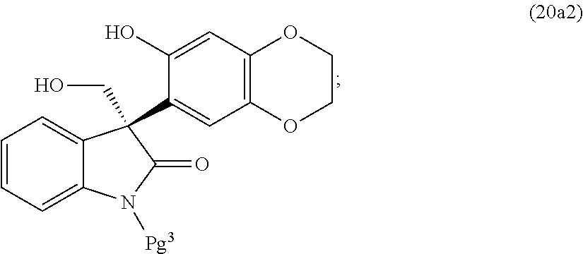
C1=CC=C2C(=C1)C(CO)(C1=CC3=C(C=C1O)OCCO3)C(=O)N2[Pg3]
